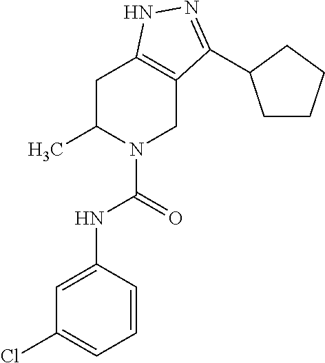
C1C(C)N(C(NC2=CC(Cl)=CC=C2)=O)CC2=C1NN=C2C1CCCC1
